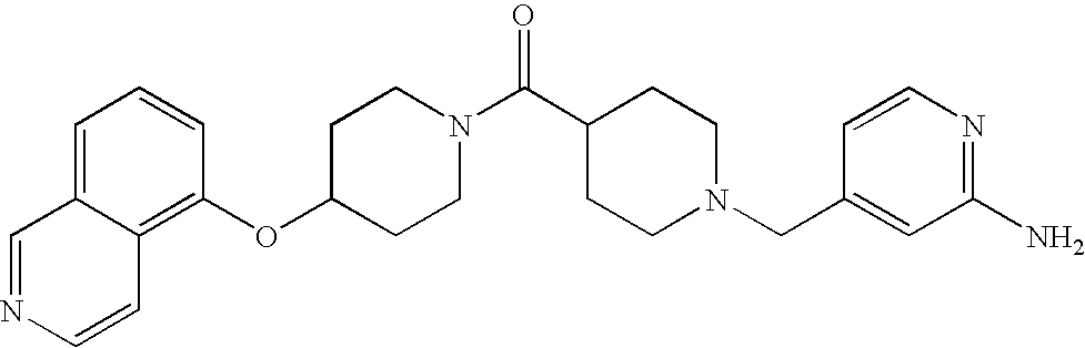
C1(OC2=C3C(=CC=C2)C=NC=C3)CCN(C(C2CCN(CC3=CC(N)=NC=C3)CC2)=O)CC1
